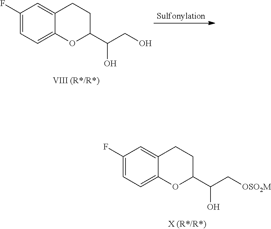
C12=CC(F)=CC=C1OC(C(CO)O)CC2.C12=CC(F)=CC=C1OC(C(C[OSO2M])O)CC2
